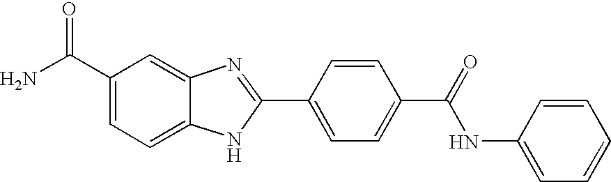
C1(C(N)=O)=CC=C2C(=C1)N=C(C1=CC=C(C(=O)NC3=CC=CC=C3)C=C1)N2
